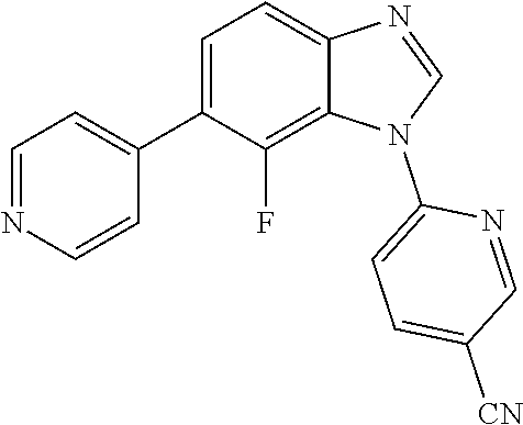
C1=NC2=CC=C(C3=CC=NC=C3)C(F)=C2N1C1=CC=C([CN])C=N1
